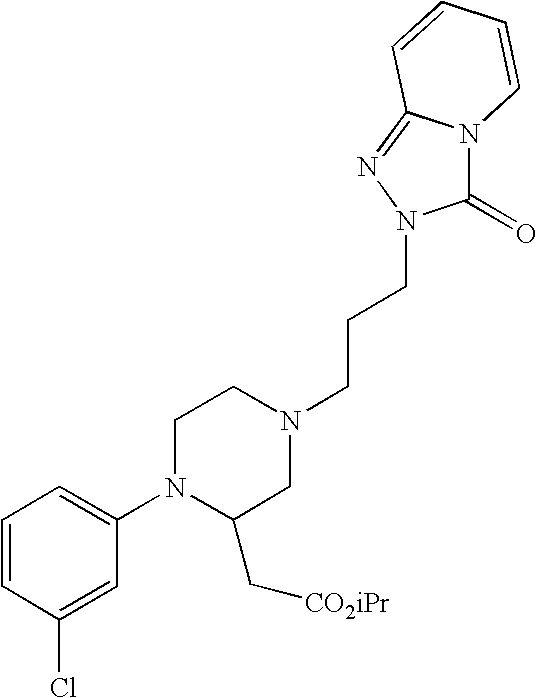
ClC1=CC(N2C(C[CO2iPr])CN(CCCN3C(=O)N4C(=N3)C=CC=C4)CC2)=CC=C1
